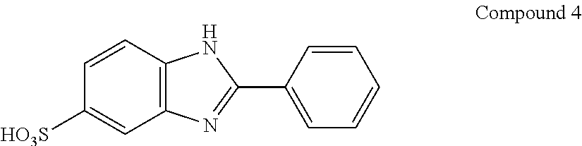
C12=C(C=CC([HO3S])=C1)[HN]C(C1=CC=CC=C1)=N2
